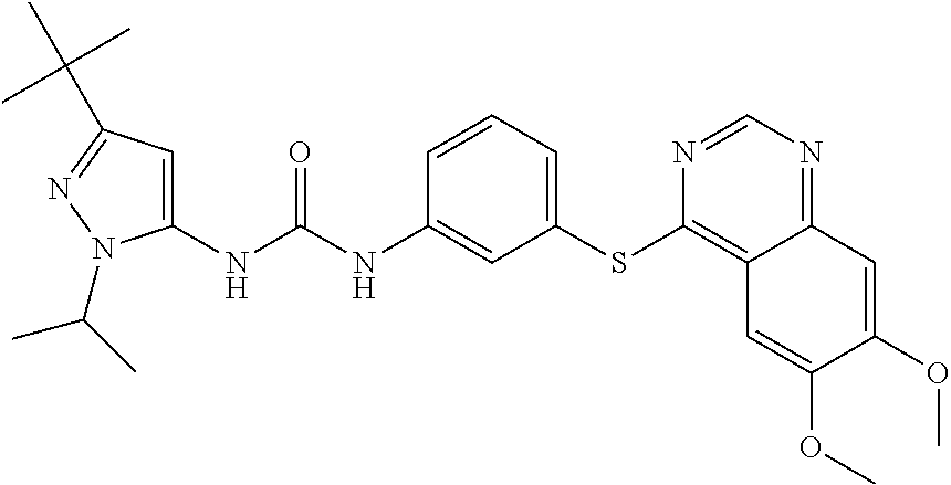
C1(NC(NC2=CC(SC3=C4C(=NC=N3)C=C(OC)C(OC)=C4)=CC=C2)=O)=CC(C(C)(C)C)=NN1C(C)C
